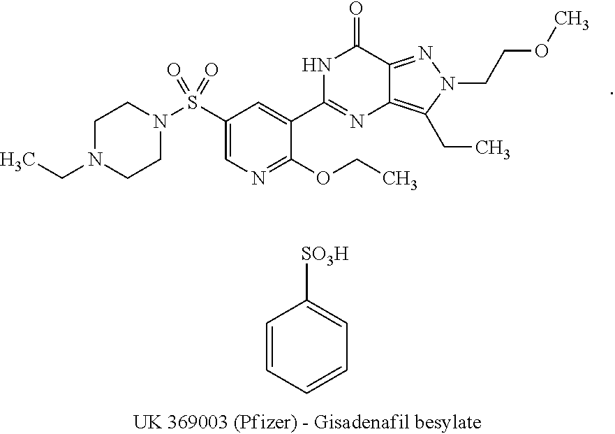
C1(S(N2CCN(CC)CC2)(=O)=O)=CN=C(OCC)C(C2=NC3=C(CC)N(CCOC)N=C3C(=O)N2)=C1.C1=CC=CC=C1[SO3H]
